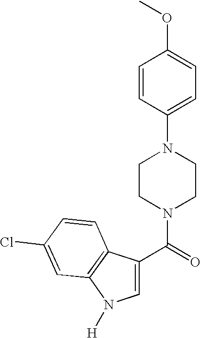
C1=C(C(=O)N2CCN(C3=CC=C(OC)C=C3)CC2)C2=C(N1[H])C=C(Cl)C=C2
